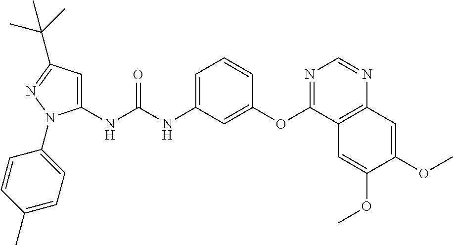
C1(NC(NC2=CC=CC(OC3=NC=NC4=C3C=C(OC)C(OC)=C4)=C2)=O)=CC(C(C)(C)C)=NN1C1=CC=C(C)C=C1
